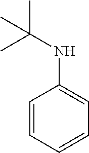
C1=CC=CC=C1NC(C)(C)C
